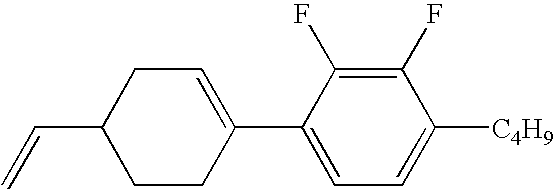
C1(F)=C(F)C(C2=CCC(C=C)CC2)=CC=C1[C4H9]
